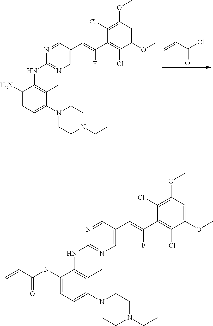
ClC(C=C)=O.C1(N)=CC=C(N2CCN(CC)CC2)C(C)=C1NC1=NC=C(C=C(C2=C(Cl)C(OC)=CC(OC)=C2Cl)F)C=N1.C1(NC(C=C)=O)=CC=C(N2CCN(CC)CC2)C(C)=C1NC1=NC=C(C=C(C2=C(Cl)C(OC)=CC(OC)=C2Cl)F)C=N1
